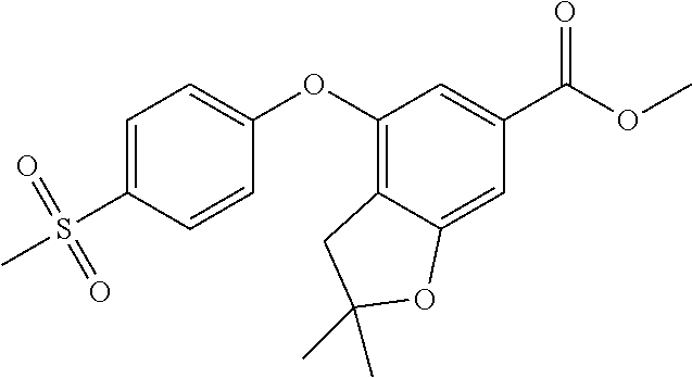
C1(OC2=CC=C(S(C)(=O)=O)C=C2)=C2C(=CC(C(OC)=O)=C1)OC(C)(C)C2
